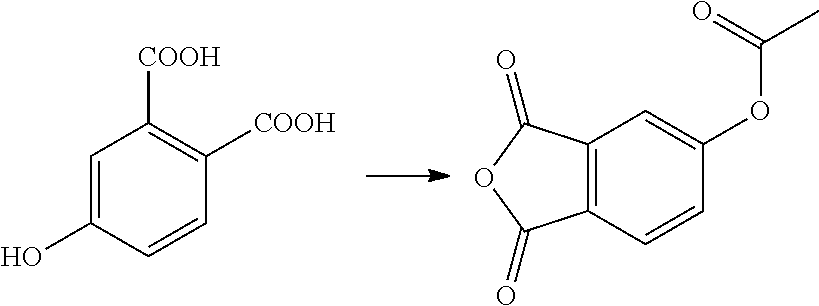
C1=C(O)C=CC([COOH])=C1[COOH].C12=C(C=CC(OC(C)=O)=C1)C(=O)OC2=O
